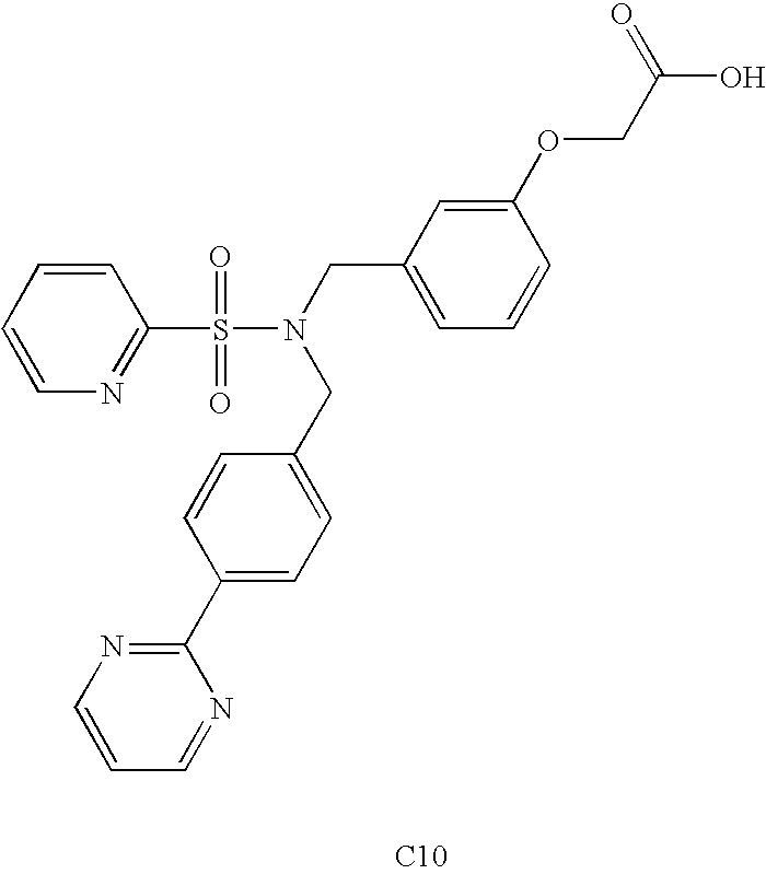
C1=CN=C(S(=O)(=O)N(CC2=CC=CC(OCC(O)=O)=C2)CC2=CC=C(C3=NC=CC=N3)C=C2)C=C1.[C10]
